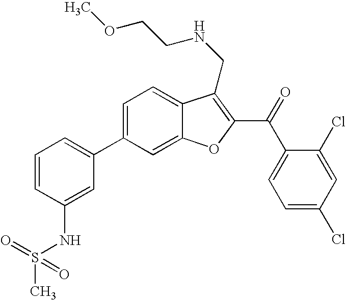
C1=C(C2=CC=CC(NS(C)(=O)=O)=C2)C=C2C(=C1)C(CNCCOC)=C(C(=O)C1=CC=C(Cl)C=C1Cl)O2
